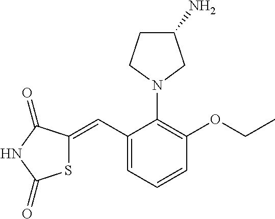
S1C(=CC2=CC=CC(OCC)=C2N2CC(N)CC2)C(=O)NC1=O
